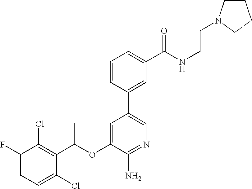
C1=C(F)C(Cl)=C(C(OC2=CC(C3=CC(C(NCCN4CCCC4)=O)=CC=C3)=CN=C2N)C)C(Cl)=C1
